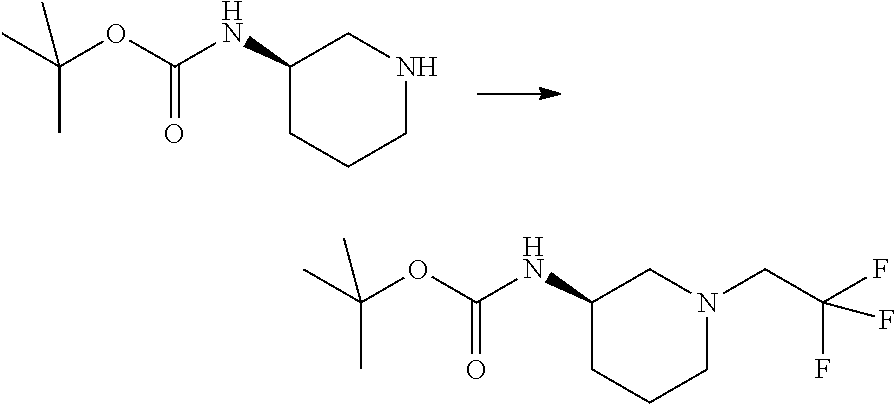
C1(NC(OC(C)(C)C)=O)CCCNC1.C1(NC(OC(C)(C)C)=O)CCCN(CC(F)(F)F)C1
